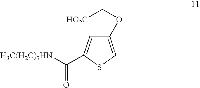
C1(OC[HO2C])=CSC(C([H3C(H2C)7HN])=O)=C1
